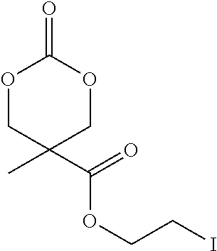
O1CC(C)(C(OCCI)=O)COC1=O
